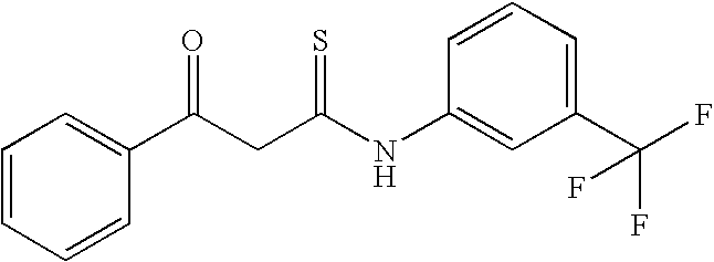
C1=CC=CC(C(CC(NC2=CC(C(F)(F)F)=CC=C2)=S)=O)=C1
